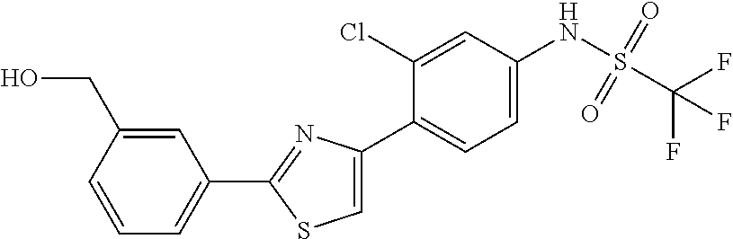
C1(C2=NC(C3=CC=C(NS(C(F)(F)F)(=O)=O)C=C3Cl)=CS2)=CC=CC(CO)=C1
